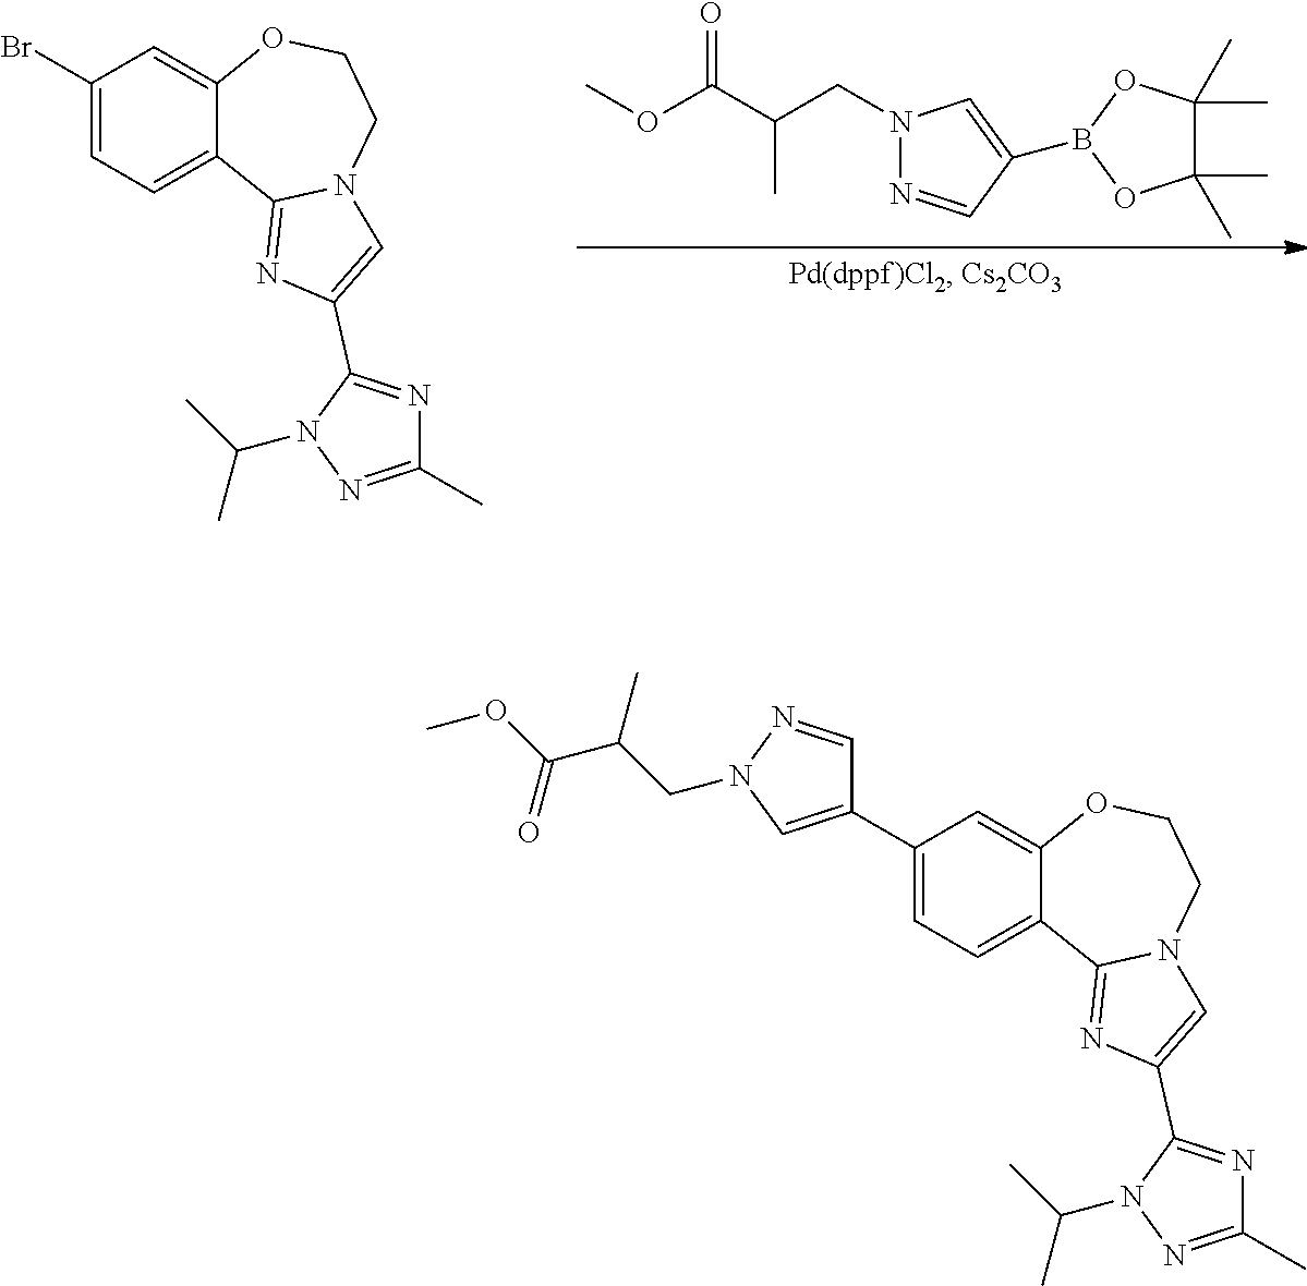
N1(CC(C)C(OC)=O)N=CC(B2OC(C)(C)C(C)(C)O2)=C1.C1(Br)=CC=C2C(=C1)OCCN1C2=NC(C2=NC(C)=NN2C(C)C)=C1.C1(C2=CN(CC(C(OC)=O)C)N=C2)=CC=C2C(=C1)OCCN1C2=NC(C2=NC(C)=NN2C(C)C)=C1
